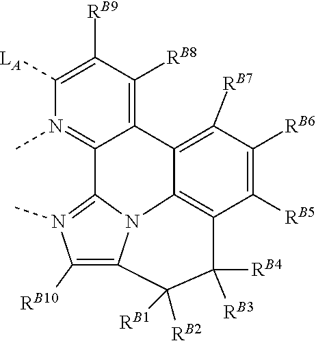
[LA]C1=C([RB9])C([RB8])=C2C(=N1C)C1=N(C)C([RB10])=C3N1C1=C(C([RB5])=C([RB6])C([RB7])=C21)C([RB4])([RB3])C3([RB2])[RB1]
